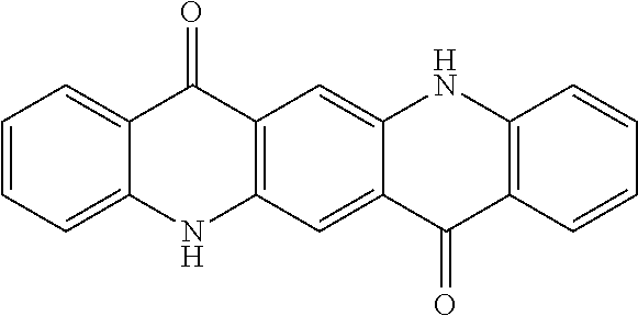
C1=CC=C2C(=C1)C(=O)C1=C(N2)C=C2C(=C1)NC1=C(C2=O)C=CC=C1
